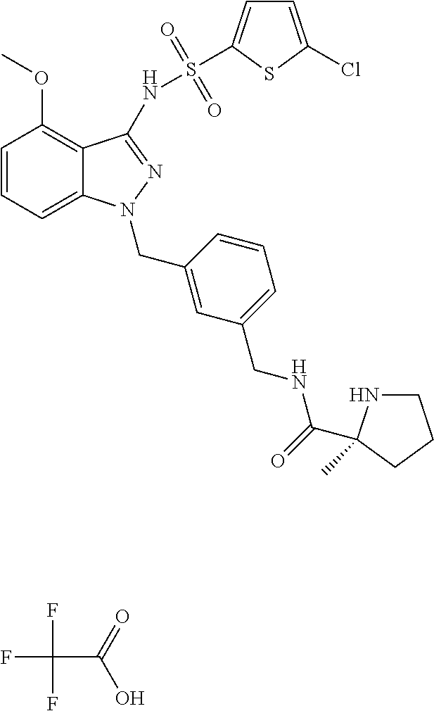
FC(C(=O)O)(F)F.C1=CC=C2C(=C1OC)C(NS(=O)(=O)C1=CC=C(Cl)S1)=NN2CC1=CC(CNC(=O)C2(C)NCCC2)=CC=C1
